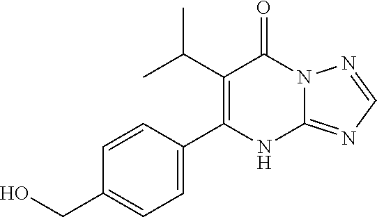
C12=NC=NN1C(=O)C(C(C)C)=C(C1=CC=C(CO)C=C1)N2
